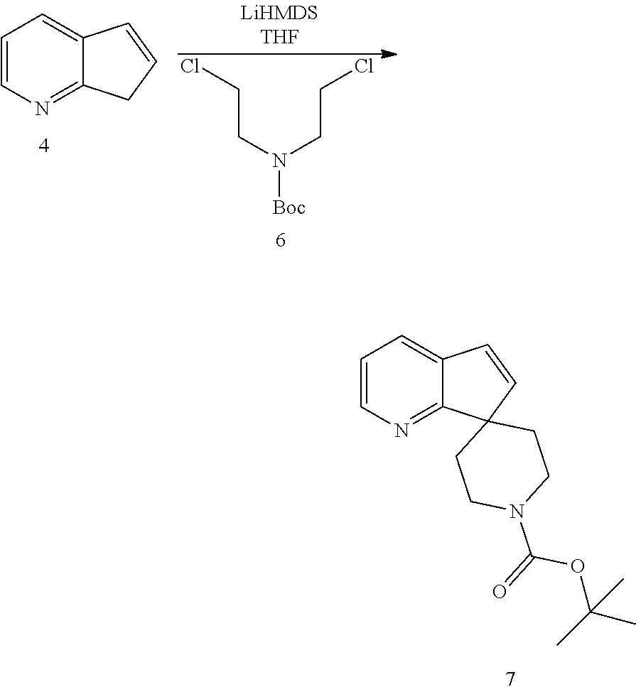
ClCCN(CCCl)[Boc].C1=CN=C2C(=C1)C=CC2.C1=CN=C2C(=C1)C=CC21CCN(C(=O)OC(C)(C)C)CC1
